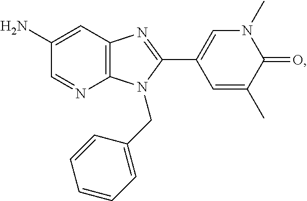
C1=NC2=C(C=C1N)N=C(C1=CN(C)C(=O)C(C)=C1)N2CC1=CC=CC=C1
